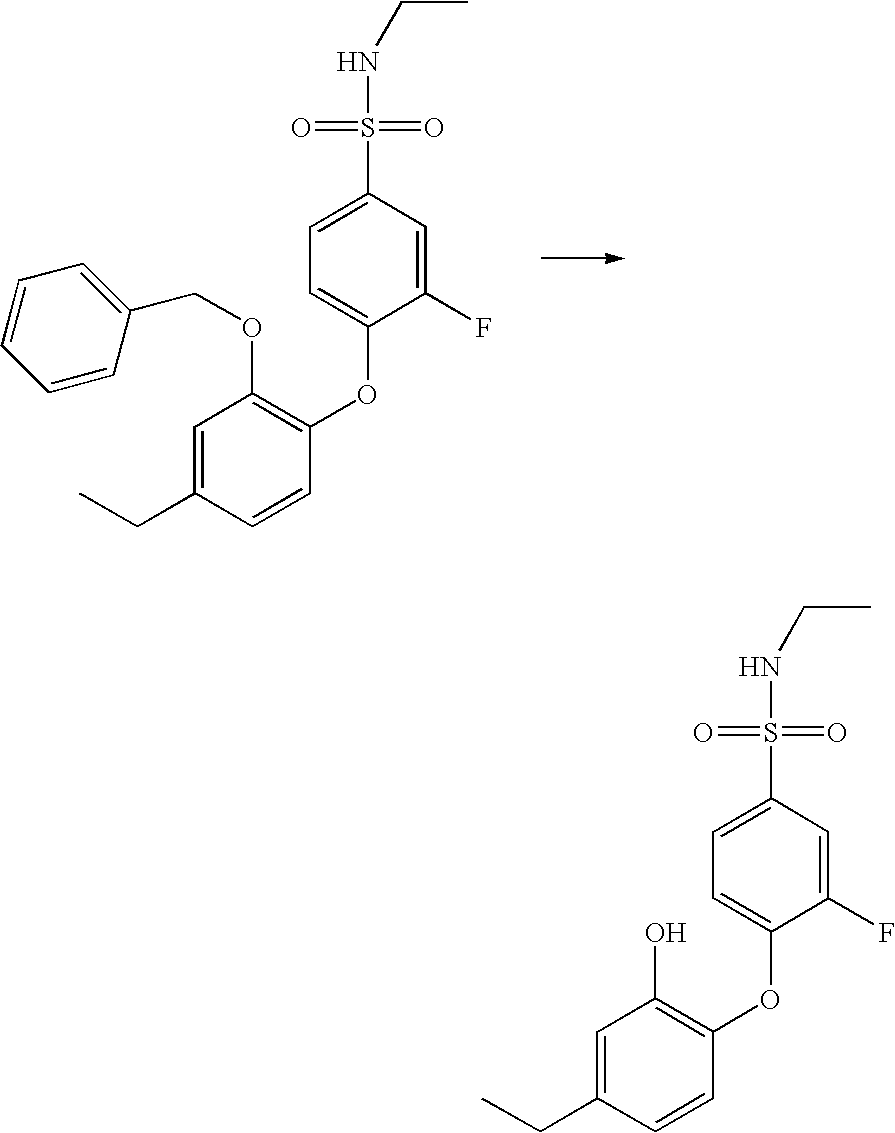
C1(F)=CC(S(=O)(=O)NCC)=CC=C1OC1=C(OCC2=CC=CC=C2)C=C(CC)C=C1.C1(F)=CC(S(=O)(=O)NCC)=CC=C1OC1=C(O)C=C(CC)C=C1
